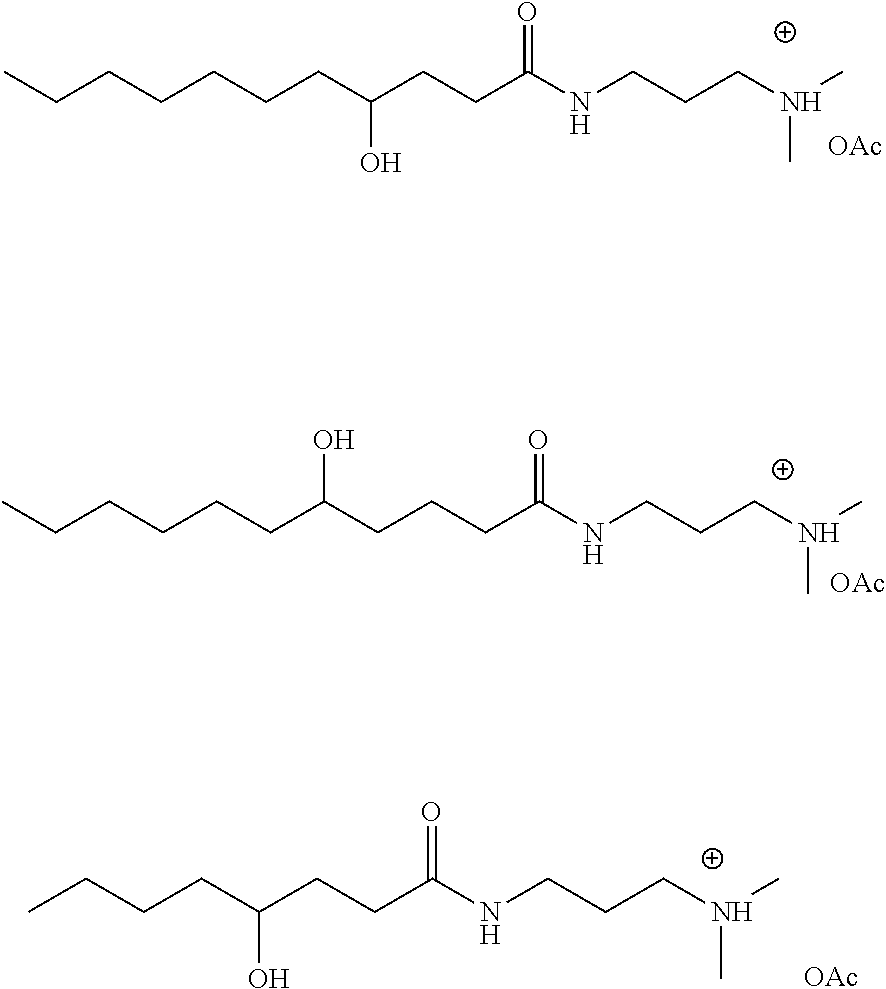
CCCCCCCC(CCC(NCCCN(C)C)=O)O.[OAc].CCCCCCC(CCCC(NCCCN(C)C)=O)O.[OAc].CCCCC(CCC(NCCCN(C)C)=O)O.[OAc]
